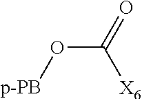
O(C(=O)[X6])[p-PB]
